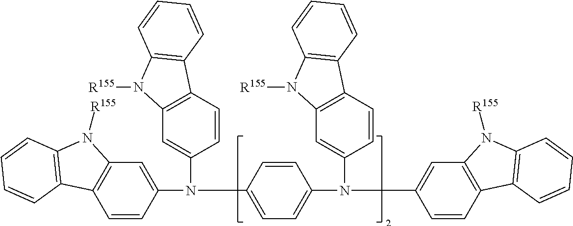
C1(N(C2=CC=C(N(C3=CC4=C(C=C3)C3=C(N4[R155])C=CC=C3)C3=CC4=C(C=C3)C3=C(N4[R155])C=CC=C3)C=C2)C2=CC3=C(C=C2)C2=C(N3[R155])C=CC=C2)=CC2=C(C=C1)C1=C(N2[R155])C=CC=C1
